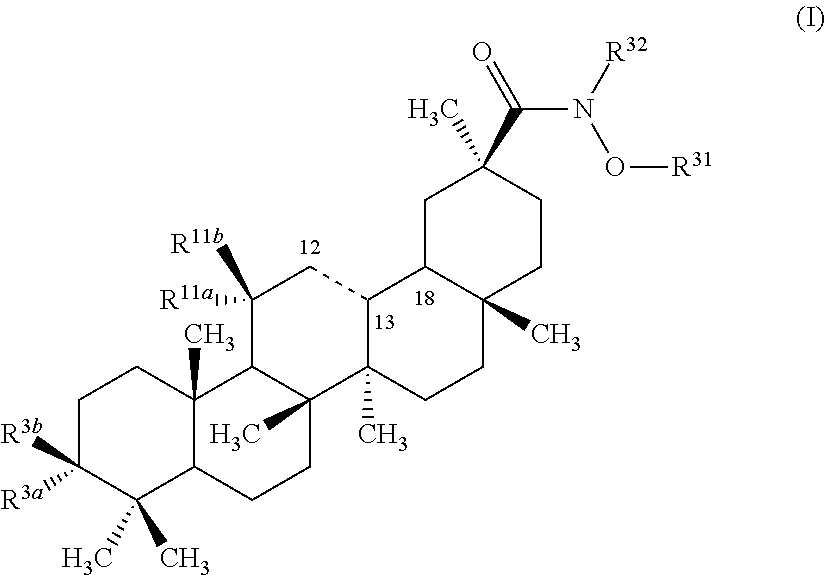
C1C([R3a])([R3b])C(C)(C)C2C(C)(C1)C1C(C)(CC2)C2(C)C(CC1([R11a])[R11b])C1C(C)(CC2)CCC(C(N([R32])O[R31])=O)(C)C1
